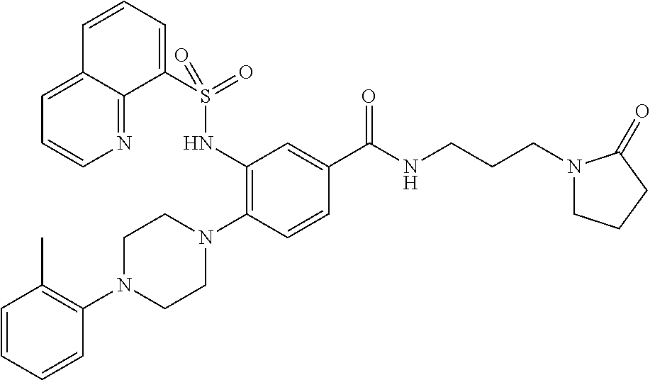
C1=CC=CC(N2CCN(C3=C(NS(C4=CC=CC5=CC=CN=C45)(=O)=O)C=C(C(NCCCN4CCCC4=O)=O)C=C3)CC2)=C1C
